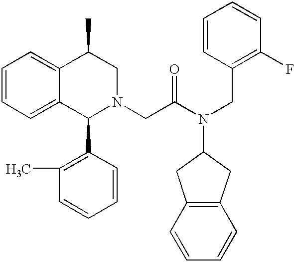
C1=CC=C2C(=C1)C(C)CN(CC(N(CC1=C(F)C=CC=C1)C1CC3=C(C1)C=CC=C3)=O)C2C1=C(C)C=CC=C1
